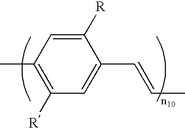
C1(C)=C([R])C=C(C=CC)C([R])=C1
